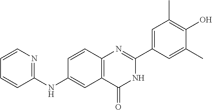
C12=C(C=CC(NC3=NC=CC=C3)=C1)N=C(C1=CC(C)=C(O)C(C)=C1)NC2=O
